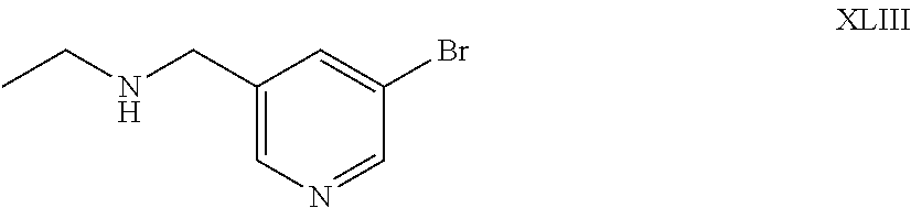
C1=C(CNCC)C=C(Br)C=N1
